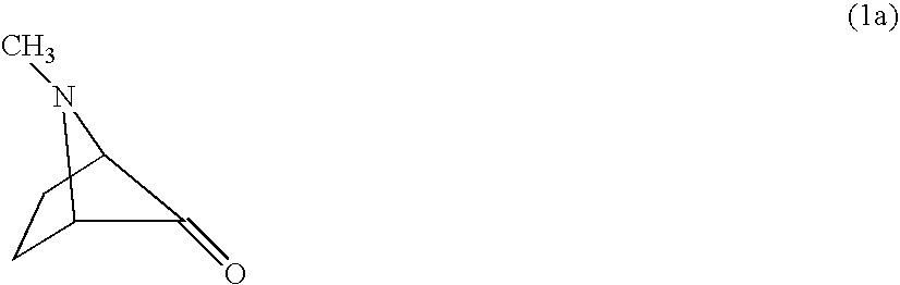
C12CCC(N1C)C2=O
